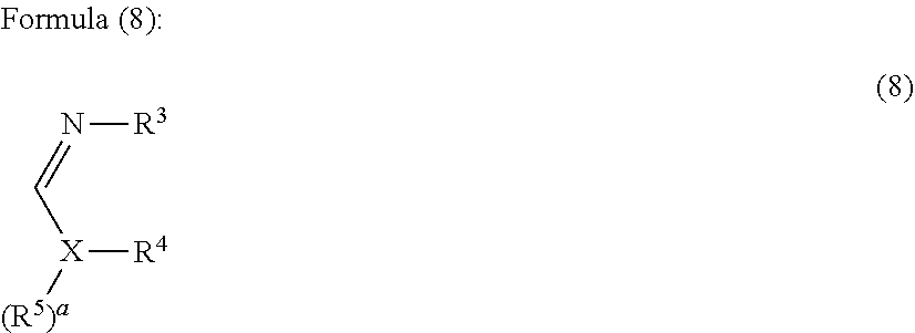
[R3]N=C[X]([R4])[(R5)a]
